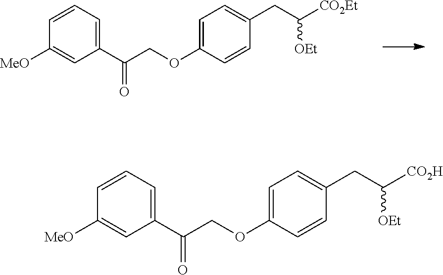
C1=C(OCC(C2=CC=CC([MeO])=C2)=O)C=CC(CC([CO2Et])[OEt])=C1.C1=C(OCC(C2=CC=CC([MeO])=C2)=O)C=CC(CC([CO2H])[OEt])=C1
